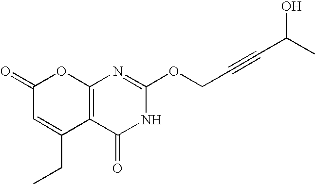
C12=C(C(=O)NC(OCC#CC(O)C)=N1)C(CC)=CC(=O)O2
